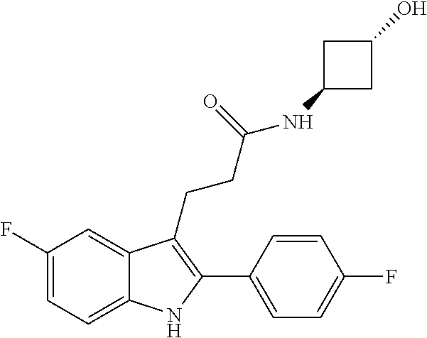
C1=C2C(CCC(NC3CC(O)C3)=O)=C(C3=CC=C(F)C=C3)NC2=CC=C1F
